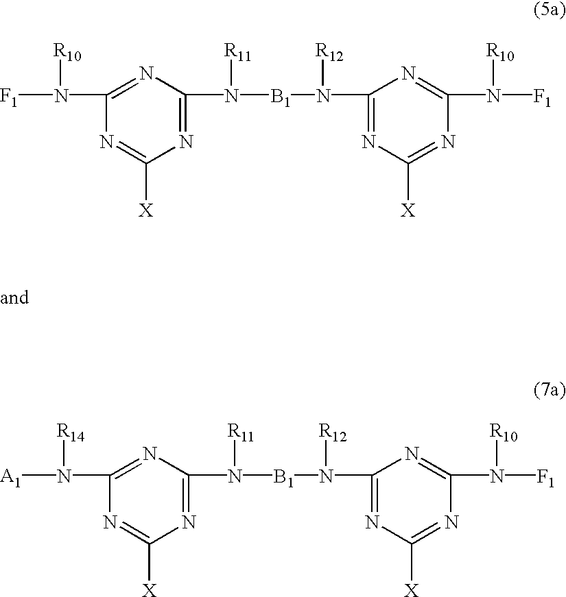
N1=C(N([B1]N(C2=NC([X])=NC(N([R10])[F1])=N2)[R12])[R11])N=C(N([F1])[R10])N=C1[X].N1=C(N([B1]N(C2=NC([X])=NC(N([R10])[F1])=N2)[R12])[R11])N=C(N([A1])[R14])N=C1[X]
